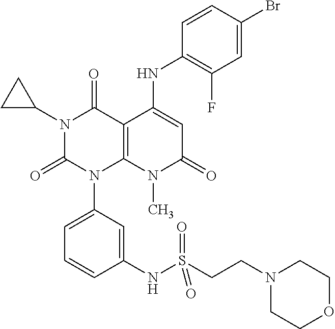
N1(C2CC2)C(=O)N(C2=CC=CC(NS(CCN3CCOCC3)(=O)=O)=C2)C2=C(C1=O)C(NC1=C(F)C=C(Br)C=C1)=CC(=O)N2C
